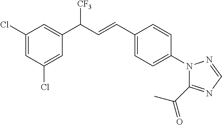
C1(Cl)=CC(Cl)=CC(C([CF3])C=CC2=CC=C(N3C(C(C)=O)=NC=N3)C=C2)=C1
